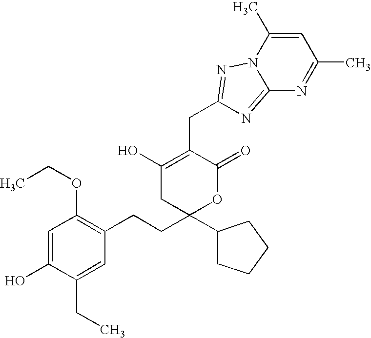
C1=C(O)C(CC)=CC(CCC2(C3CCCC3)OC(=O)C(CC3=NN4C(C)=CC(C)=NC4=N3)=C(O)C2)=C1OCC
